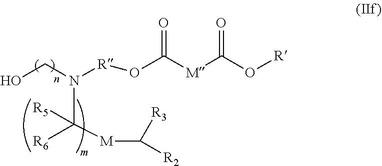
N(C([M]C([R3])[R2])([R6])[R5])(CO)[R]OC([M]C(O[R])=O)=O
